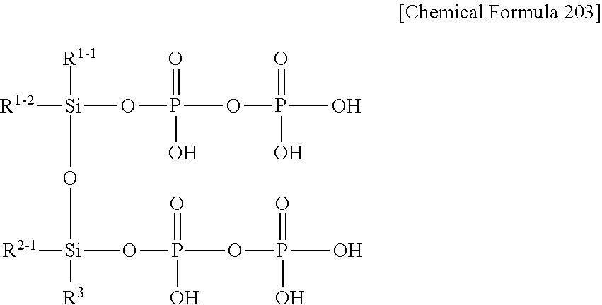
[R1-2][Si](OP(=O)(O)OP(O)(=O)O)([R1-1])O[Si]([R3])([R2-1])OP(=O)(O)OP(O)(=O)O
